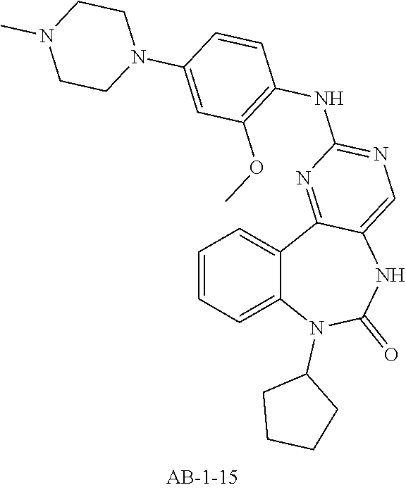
C1=CC=C2C(=C1)C1=NC(NC3=C(OC)C=C(N4CCN(C)CC4)C=C3)=NC=C1NC(=O)N2C1CCCC1
